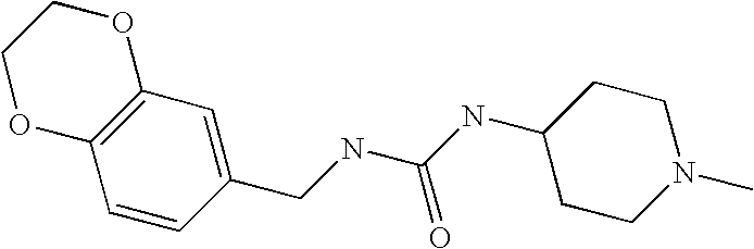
C12=C(C=C(CNC(NC3CCN(C)CC3)=O)C=C1)OCCO2
